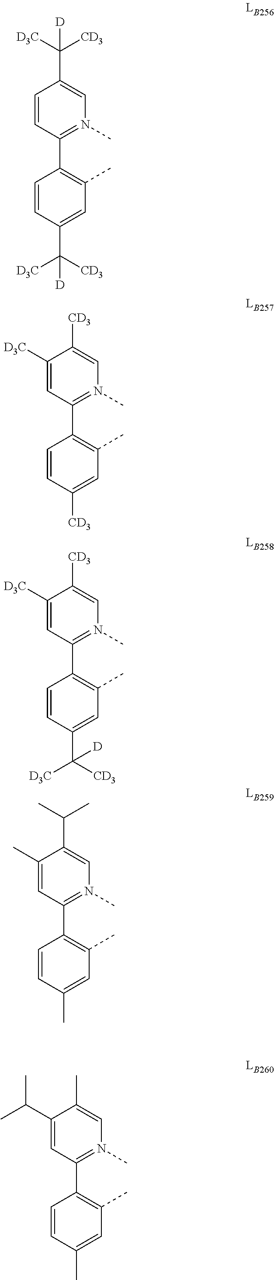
C1(C2=N(C)C=C(C([CD3])([D3C])[D])C=C2)=C(C)C=C(C([D3C])([CD3])[D])C=C1.C1(C2=N(C)C=C([CD3])C([D3C])=C2)=C(C)C=C([CD3])C=C1.C1(C2=N(C)C=C([CD3])C([D3C])=C2)=C(C)C=C(C([D3C])([CD3])[D])C=C1.C1(C2=N(C)C=C(C(C)C)C(C)=C2)=C(C)C=C(C)C=C1.C1(C2=N(C)C=C(C)C(C(C)C)=C2)=C(C)C=C(C)C=C1
